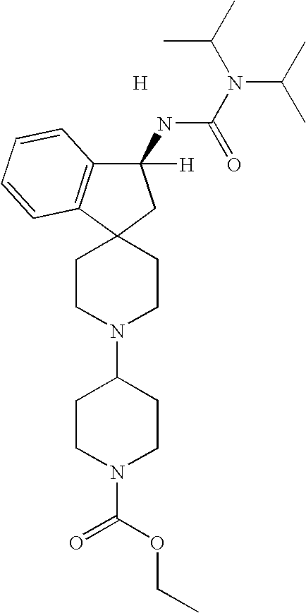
[H].C1CN(C2CCN(C(OCC)=O)CC2)CCC12C1=C(C(NC(=O)N(C(C)C)C(C)C)([H])C2)C=CC=C1
